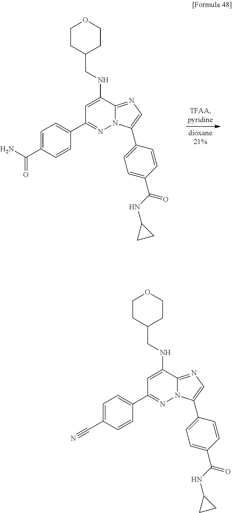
C1=C(NCC2CCOCC2)C2=NC=C(C3=CC=C(C(NC4CC4)=O)C=C3)N2N=C1C1=CC=C(C(N)=O)C=C1.C1=C(NCC2CCOCC2)C2=NC=C(C3=CC=C(C(NC4CC4)=O)C=C3)N2N=C1C1=CC=C(C#N)C=C1
